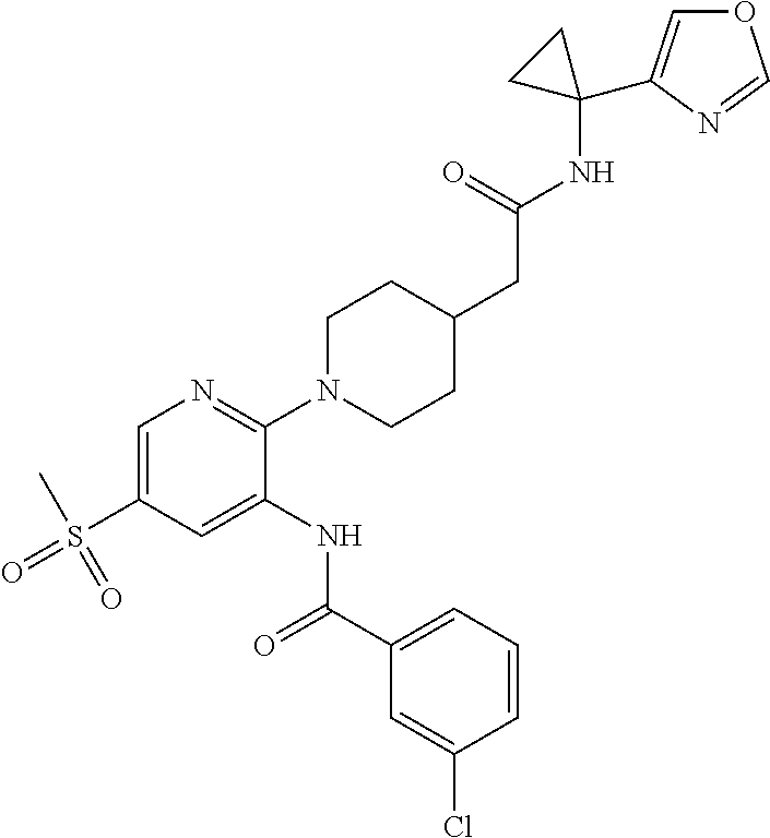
C1=C(S(C)(=O)=O)C=C(NC(C2=CC=CC(Cl)=C2)=O)C(N2CCC(CC(NC3(C4=COC=N4)CC3)=O)CC2)=N1
